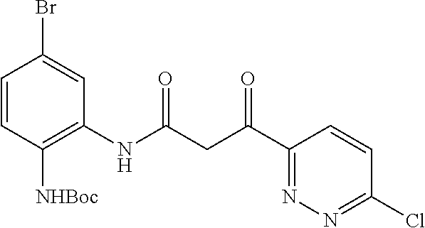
C1=CC([NHBoc])=C(NC(CC(C2=NN=C(Cl)C=C2)=O)=O)C=C1Br
